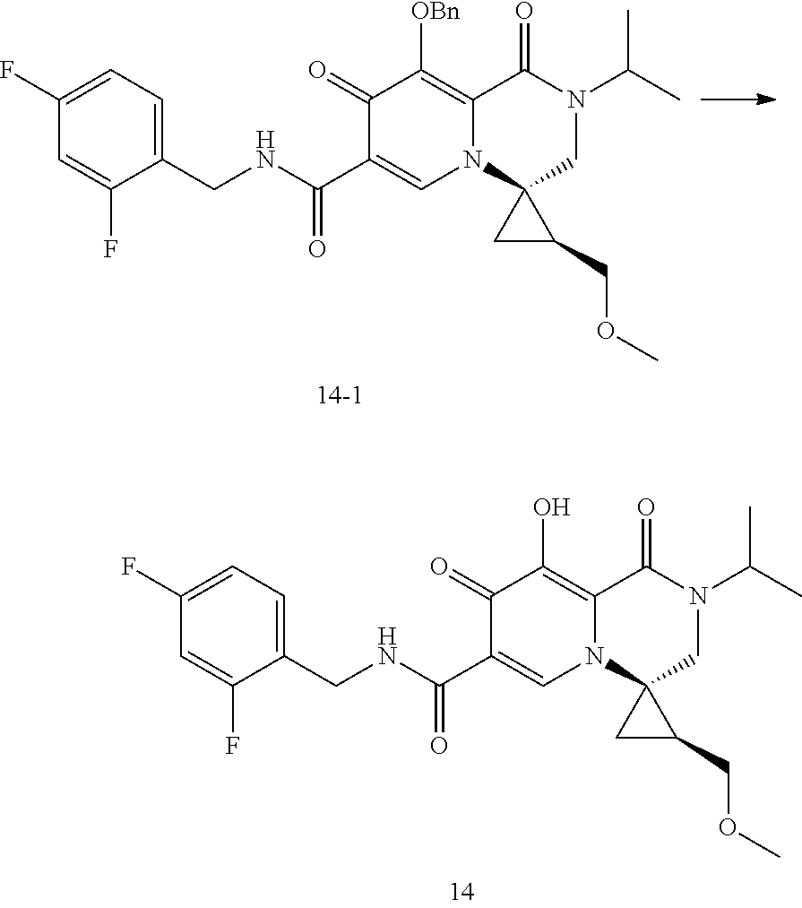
C1(F)=CC=C(CNC(C2=CN3C(=C([OBn])C2=O)C(=O)N(C(C)C)CC32CC2COC)=O)C(F)=C1.C1(F)=CC=C(CNC(C2=CN3C(=C(O)C2=O)C(=O)N(C(C)C)CC32CC2COC)=O)C(F)=C1
